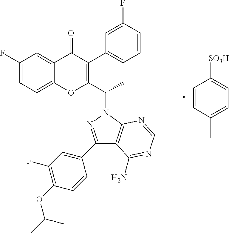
C1(F)=CC=C2C(=C1)C(=O)C(C1=CC=CC(F)=C1)=C(C(C)N1N=C(C3=CC(F)=C(OC(C)C)C=C3)C3=C1N=CN=C3N)O2.C1=CC(C)=CC=C1[SO3H]
